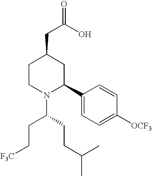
C1CN(C(CCC(C)C)CC[F3C])C(C2=CC=C([OCF3])C=C2)CC1CC(=O)O
